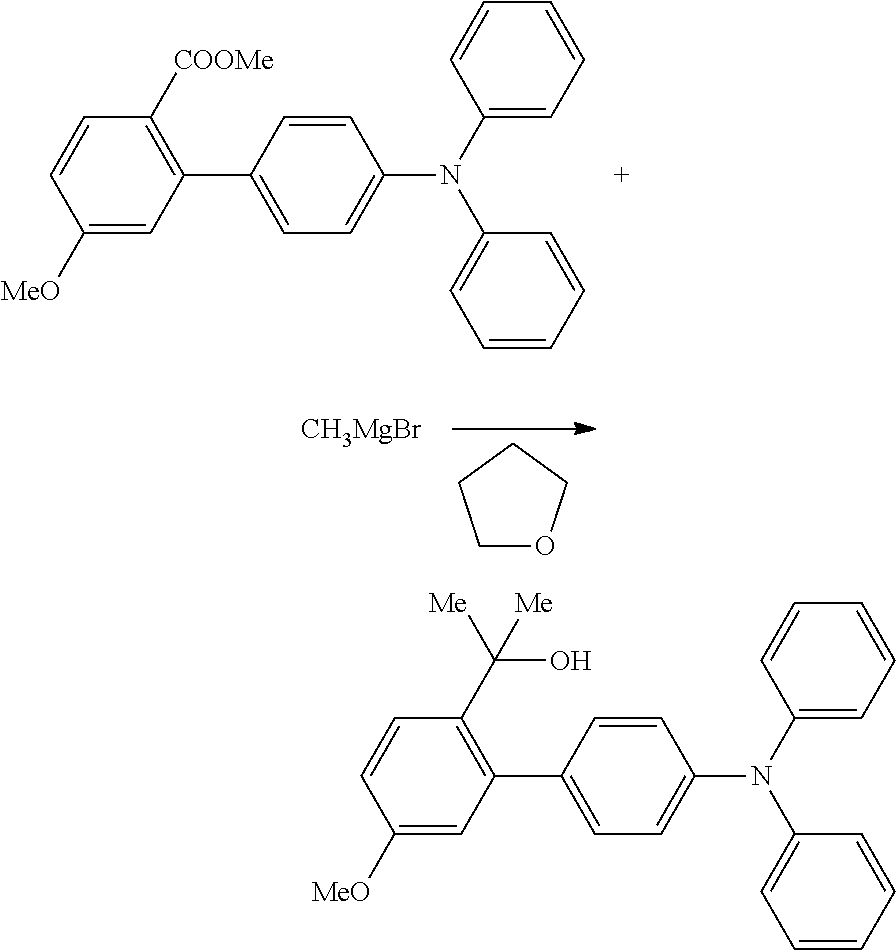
C1([MeO])=CC(C2=CC=C(N(C3=CC=CC=C3)C3=CC=CC=C3)C=C2)=C([COOMe])C=C1.C1OCCC1.[CH3MgBr].C1([MeO])=CC(C2=CC=C(N(C3=CC=CC=C3)C3=CC=CC=C3)C=C2)=C(C([Me])(O)[Me])C=C1
